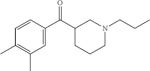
C1=CC(C(C2CCCN(CCC)C2)=O)=CC(C)=C1C
